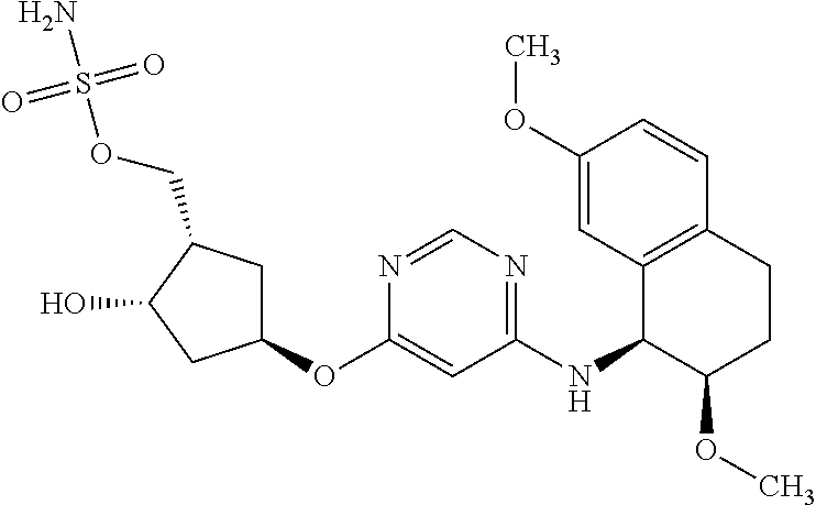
C12=C(CCC(OC)C1NC1=NC=NC(OC3CC(COS(N)(=O)=O)C(O)C3)=C1)C=CC(OC)=C2
